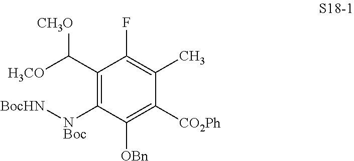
C1(C([H3CO])[CH3O])=C([NBoc][BocHN])C([OBn])=C([CO2Ph])C(C)=C1F
